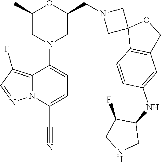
C1(C)CN(C2=CC=C(C#N)N3C2=C(F)C=N3)CC(CN2CC3(C2)C2=C(CO3)C=C(NC3C(F)CNC3)C=C2)O1
